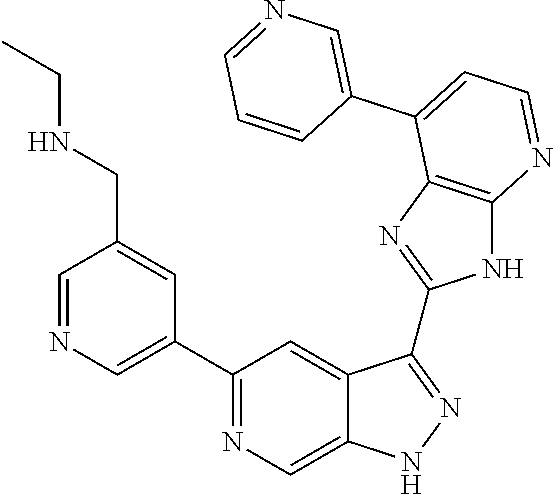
C1=NC=C(C2=NC=C3C(=C2)C(C2=NC4=C(N2)N=CC=C4C2=CN=CC=C2)=NN3)C=C1CNCC
